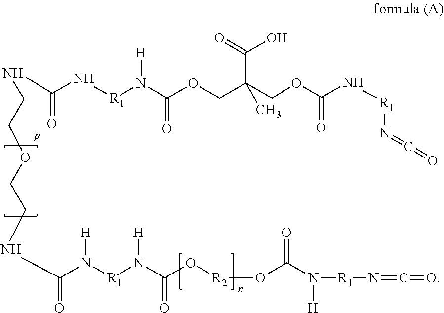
C(=O)(NCCOCCNC(=O)N([R1]N([H])C(=O)O[R2]OC(=O)N([H])[R1]N=C=O)[H])N[R1]N(C(OCC(COC(N[R1]N=C=O)=O)(C(=O)O)C)=O)[H]
